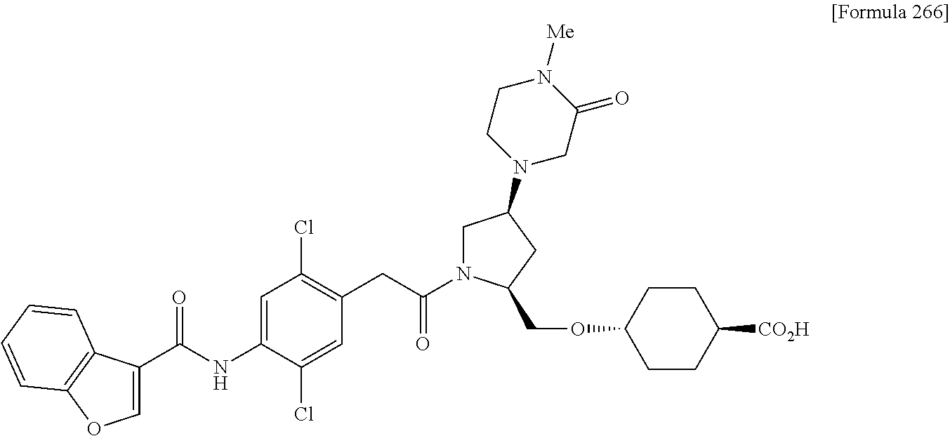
C1=C(NC(C2=COC3=C2C=CC=C3)=O)C(Cl)=CC(CC(N2CC(N3CC(=O)N([Me])CC3)CC2COC2CCC([CO2H])CC2)=O)=C1Cl
